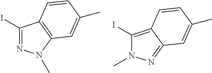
IC1=NN(C)C2=C1C=CC(C)=C2.IC1=C2C(=NN1C)C=C(C)C=C2
